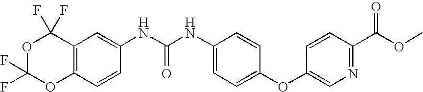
O1C2=C(C(F)(F)OC1(F)F)C=C(NC(NC1=CC=C(OC3=CN=C(C(OC)=O)C=C3)C=C1)=O)C=C2
